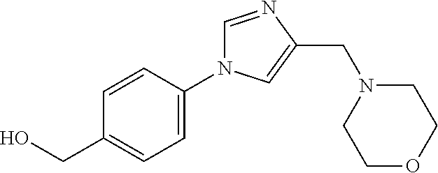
C1=NC(CN2CCOCC2)=CN1C1=CC=C(CO)C=C1
